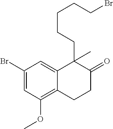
C1(Br)=CC(OC)=C2C(=C1)C(CCCCCBr)(C)C(=O)CC2
